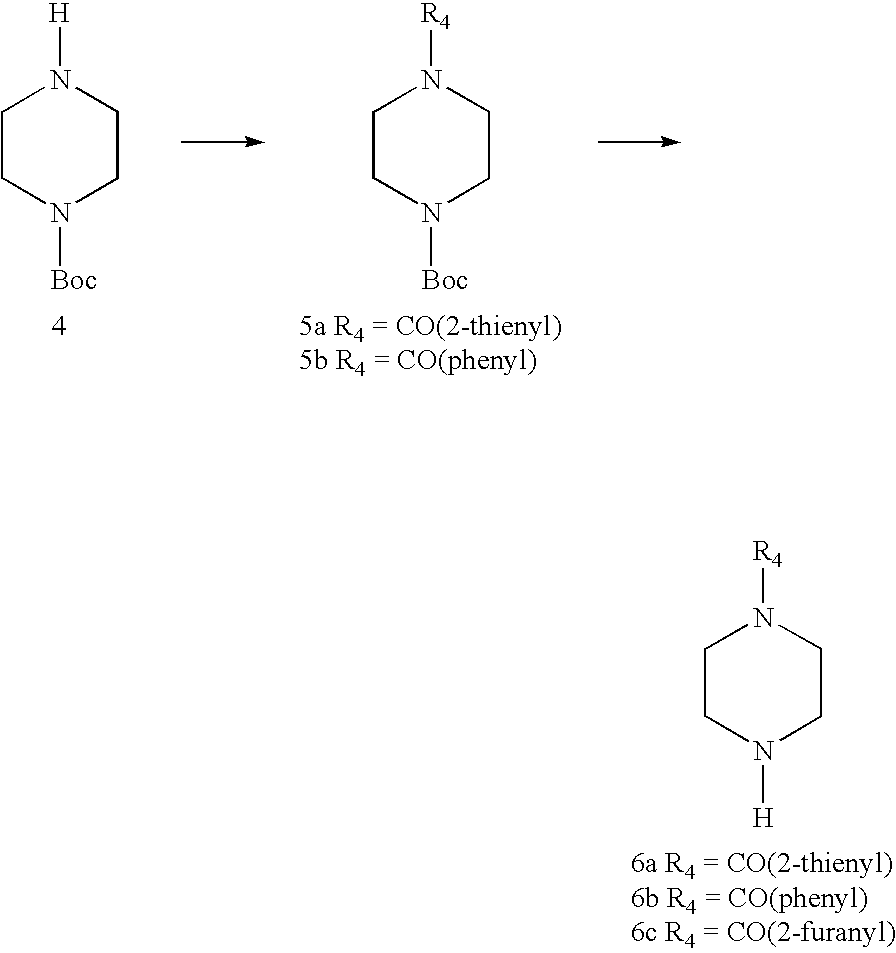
C1CN([Boc])CCN1[H].C1CN([Boc])CCN1[R4].C1CN([H])CCN1[R4]
